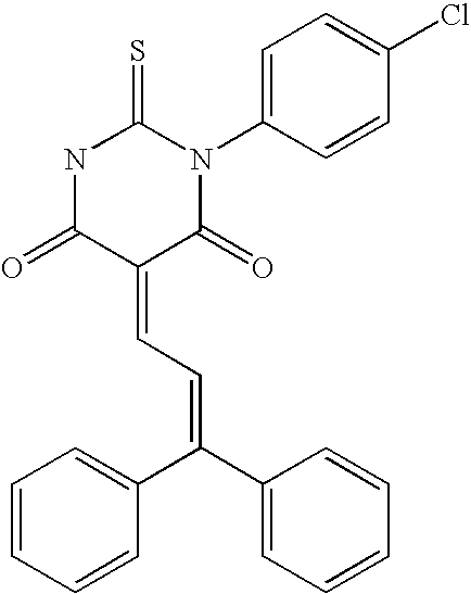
N1C(=O)C(=CC=C(C2=CC=CC=C2)C2=CC=CC=C2)C(=O)N(C2=CC=C(Cl)C=C2)C1=S
